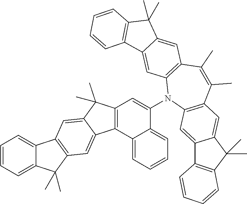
C12=CC=CC=C1C(C)(C)C1=C2C=C2C(C)(C)C3=C(C2=C1)C1=CC=CC=C1C(N1C2=C(C(C)=C(C)C4=C1C=C1C(=C4)C(C)(C)C4=C1C=CC=C4)C=C1C(=C2)C2=C(C1(C)C)C=CC=C2)=C3
